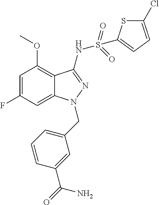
C1=C(F)C=C2C(=C1OC)C(NS(C1=CC=C(Cl)S1)(=O)=O)=NN2CC1=CC=CC(C(=O)N)=C1
